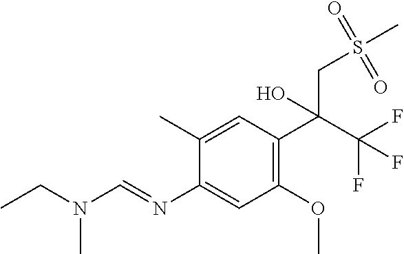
C1(N=CN(CC)C)=CC(OC)=C(C(C(F)(F)F)(CS(C)(=O)=O)O)C=C1C
